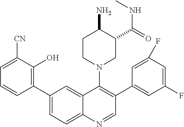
C1(C2=CC=C3C(=C2)C(N2CC(C(NC)=O)C(N)CC2)=C(C2=CC(F)=CC(F)=C2)C=N3)=C(O)C([CN])=CC=C1
